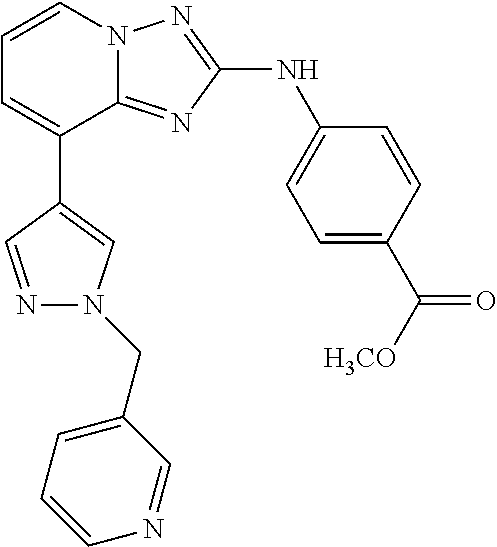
C1=C(C([H3CO])=O)C=CC(NC2=NN3C(=N2)C(C2=CN(CC4=CC=CN=C4)N=C2)=CC=C3)=C1
